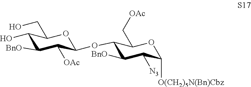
C1(OC2C([OAc])C([BnO])C(O)C(CO)O2)C([BnO])C([N3])C([O(CH2)5N(Bn)Cbz])OC1C[OAc]
